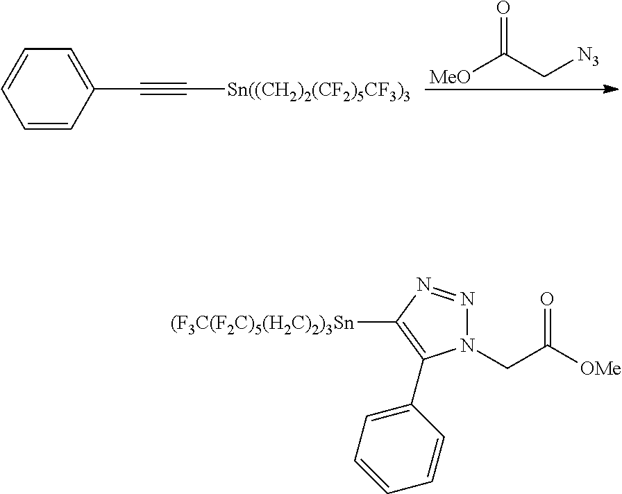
[MeO]C(C[N3])=O.C1=CC(C#C[Sn((CH2)2(CF2)5CF3)3])=CC=C1.C(C([OMe])=O)N1N=NC([(F3C(F2C)5(H2C)2)3Sn])=C1C1=CC=CC=C1
